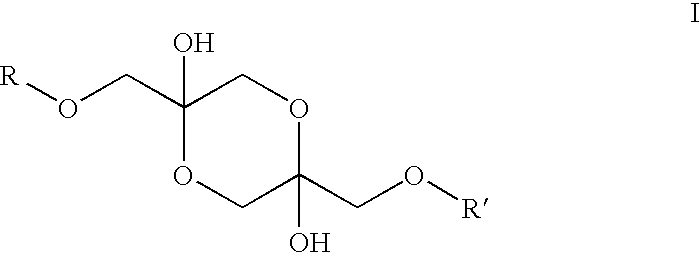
C1(O)(CO[R])OCC(CO[R])(O)OC1
